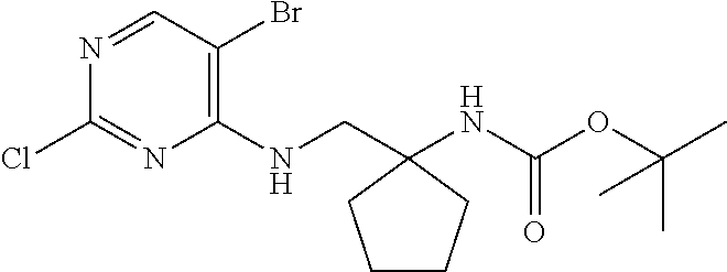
C1(Br)=C(NCC2(NC(=O)OC(C)(C)C)CCCC2)N=C(Cl)N=C1
